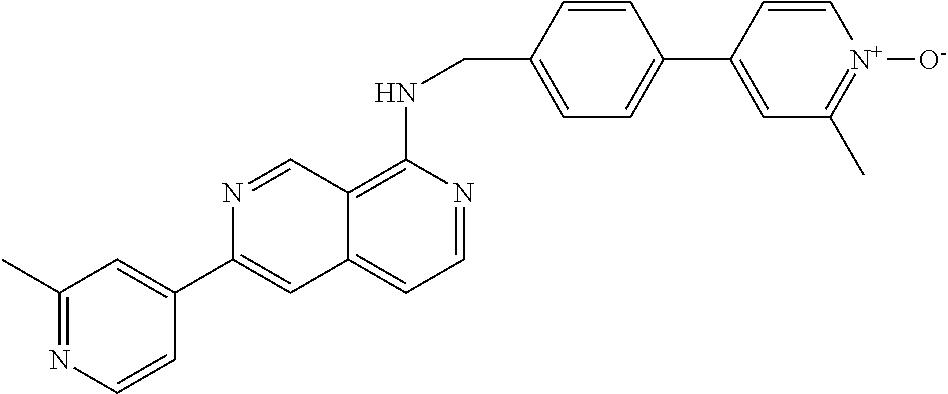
C12=C(NCC3=CC=C(C4=CC(C)=[N+]([O-])C=C4)C=C3)N=CC=C1C=C(C1=CC(C)=NC=C1)N=C2
